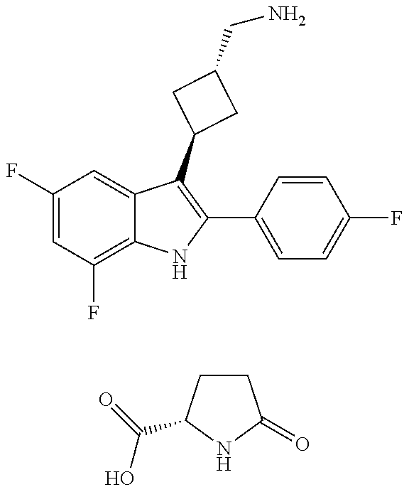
C1(F)=CC(F)=C2C(=C1)C(C1CC(CN)C1)=C(C1=CC=C(F)C=C1)N2.C1CC(C(=O)O)NC1=O
